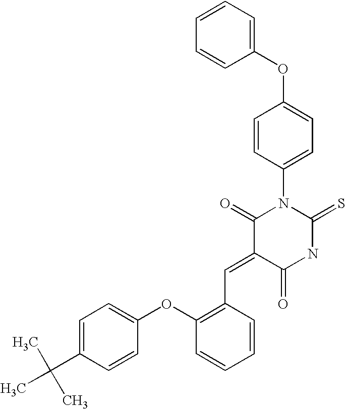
C1(OC2=CC=C(N3C(=O)C(=CC4=C(OC5=CC=C(C(C)(C)C)C=C5)C=CC=C4)C(=O)NC3=S)C=C2)=CC=CC=C1
